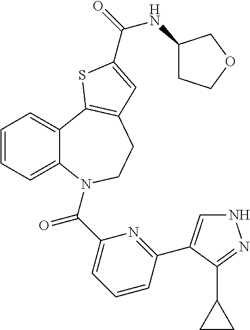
C1=CC=C2C(=C1)C1=C(CCN2C(C2=CC=CC(C3=CNN=C3C3CC3)=N2)=O)C=C(C(=O)NC2CCOC2)S1
